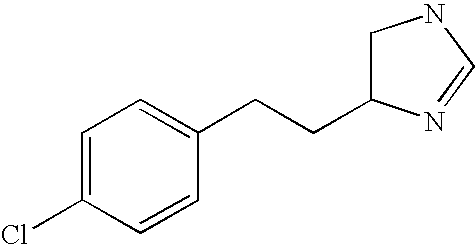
C1=C(Cl)C=CC(CCC2CNC=N2)=C1
